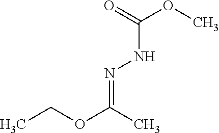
CCOC(C)=NNC(OC)=O
